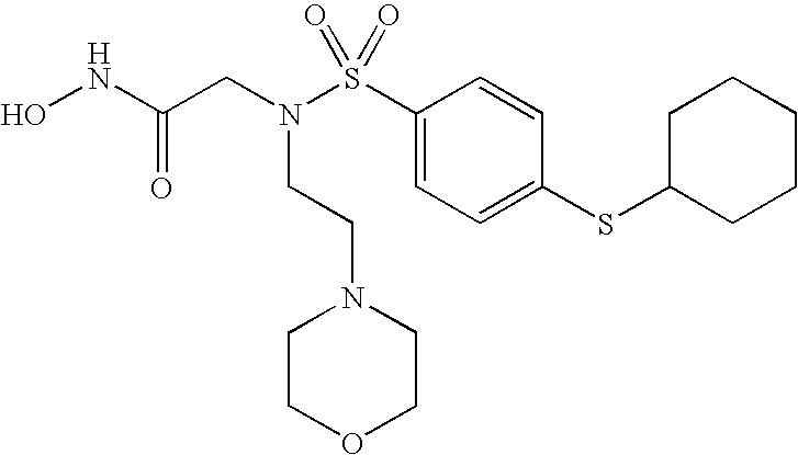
C(CN(S(C1=CC=C(SC2CCCCC2)C=C1)(=O)=O)CCN1CCOCC1)(NO)=O
